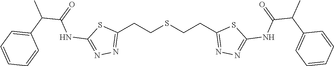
C1(CCSCCC2=NN=C(NC(C(C3=CC=CC=C3)C)=O)S2)=NN=C(NC(=O)C(C2=CC=CC=C2)C)S1
